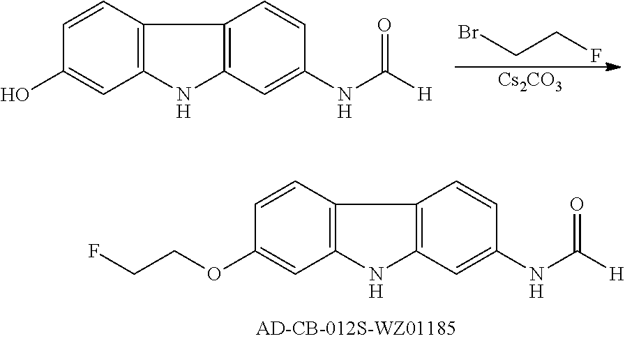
BrCCF.[Cs2CO3].C1(O)=CC2=C(C=C1)C1=C(N2)C=C(NC([H])=O)C=C1.C1(OCCF)=CC2=C(C=C1)C1=C(N2)C=C(NC([H])=O)C=C1
